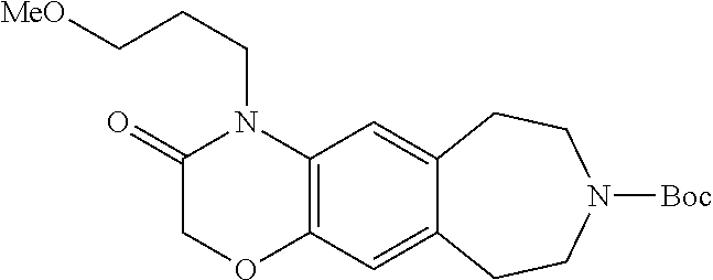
C12=C(C=C3C(=C1)CCN([Boc])CC3)OCC(=O)N2CCC[MeO]
